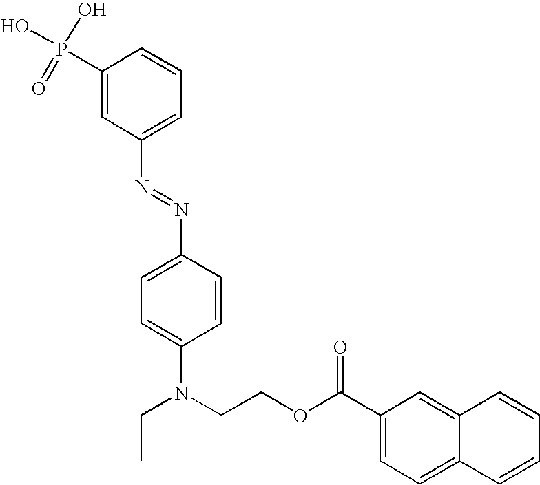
C1(P(O)(O)=O)=CC(N=NC2=CC=C(N(CC)CCOC(C3=CC=C4C(=C3)C=CC=C4)=O)C=C2)=CC=C1
